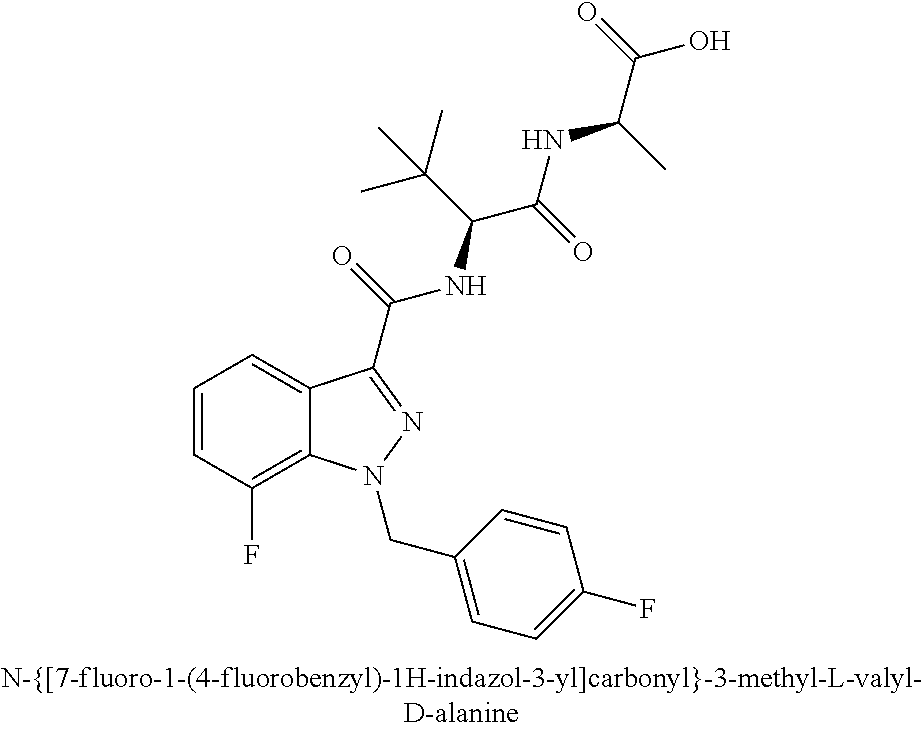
C1=CC(F)=C2C(=C1)C(C(=O)NC(C(NC(C(=O)O)C)=O)C(C)(C)C)=NN2CC1=CC=C(F)C=C1
